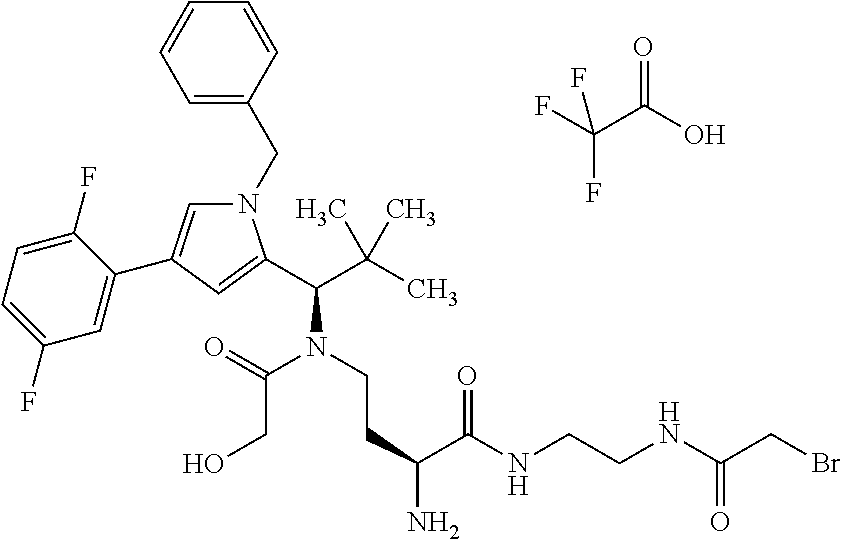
C1=CC=C(CN2C=C(C3=CC(F)=CC=C3F)C=C2C(C(C)(C)C)N(C(CO)=O)CCC(C(NCCNC(CBr)=O)=O)N)C=C1.FC(C(O)=O)(F)F
